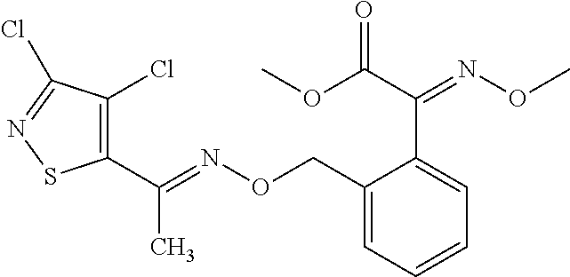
C1(C(=NOCC2=CC=CC=C2C(C(OC)=O)=NOC)C)=C(Cl)C(Cl)=NS1
